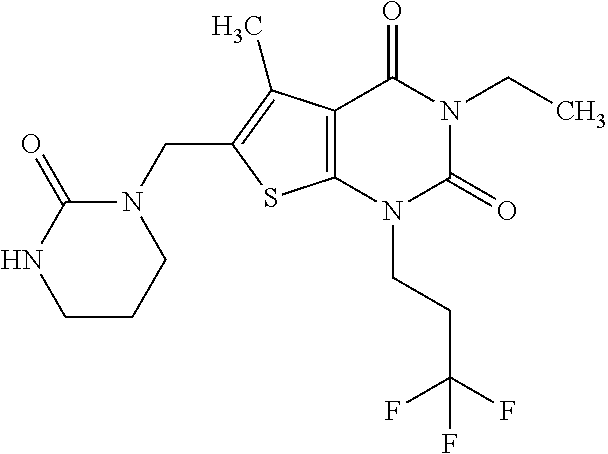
C12=C(N(CCC(F)(F)F)C(=O)N(CC)C1=O)SC(CN1C(=O)NCCC1)=C2C
